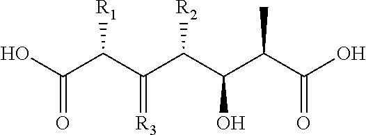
OC(C(C(C(C(C(C(O)=O)C)O)[R2])=[R3])[R1])=O
